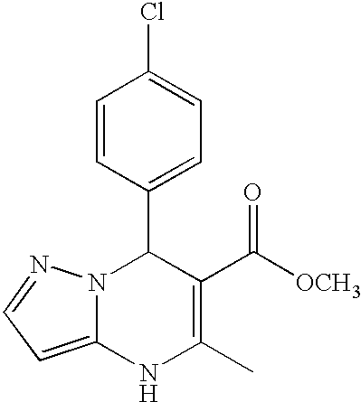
C1=CC(C2N3C(=CC=N3)NC(C)=C2C([OCH3])=O)=CC=C1Cl
